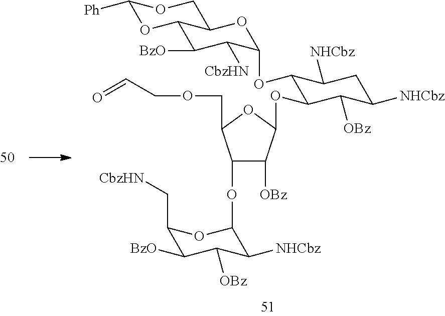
C1(OC2C([NHCbz])C([OBz])C([BzO])C(C[CbzHN])O2)C([OBz])C(OC2C(OC3C([CbzHN])C([BzO])C4OC([Ph])OCC4O3)C([NHCbz])CC([NHCbz])C2[OBz])OC1COCC=O
